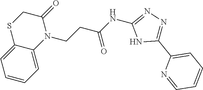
C1=C2C(=CC=C1)SCC(=O)N2CCC(NC1=NN=C(C2=CC=CC=N2)N1)=O
